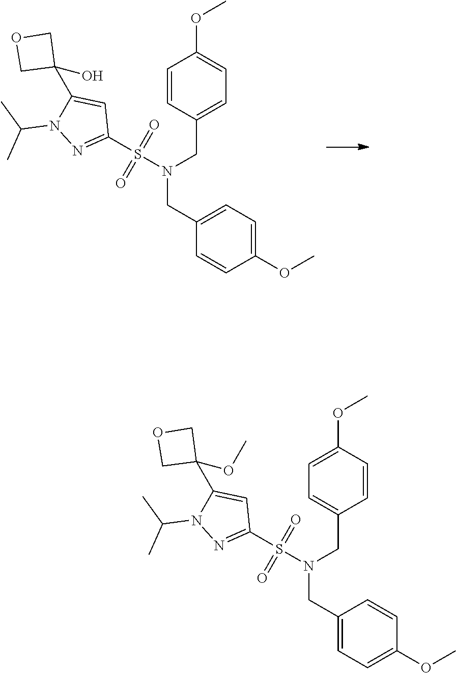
N(CC1=CC=C(OC)C=C1)(CC1=CC=C(OC)C=C1)S(C1=NN(C(C)C)C(C2(O)COC2)=C1)(=O)=O.N(CC1=CC=C(OC)C=C1)(CC1=CC=C(OC)C=C1)S(C1=NN(C(C)C)C(C2(OC)COC2)=C1)(=O)=O
